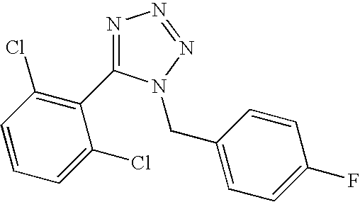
N1=C(C2=C(Cl)C=CC=C2Cl)N(CC2=CC=C(F)C=C2)N=N1
